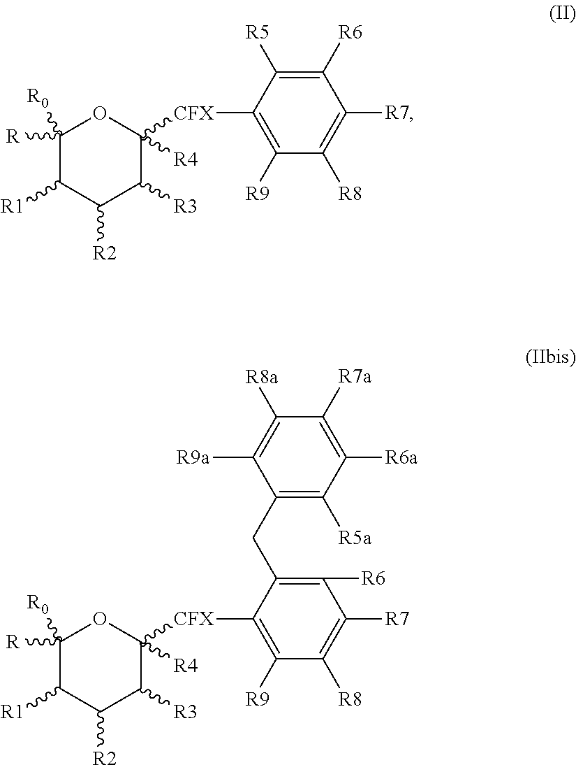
C1([R])([R0])C([R1])C([R2])C([R3])C([CFX]C2=C([R9])C([R8])=C([R7])C([R6])=C2[R5])([R4])O1.C1([R])([R0])C([R1])C([R2])C([R3])C([CFX]C2=C([R9])C([R8])=C([R7])C([R6])=C2CC2=C([R5a])C([R6a])=C([R7a])C([R8a])=C2[R9a])([R4])O1
